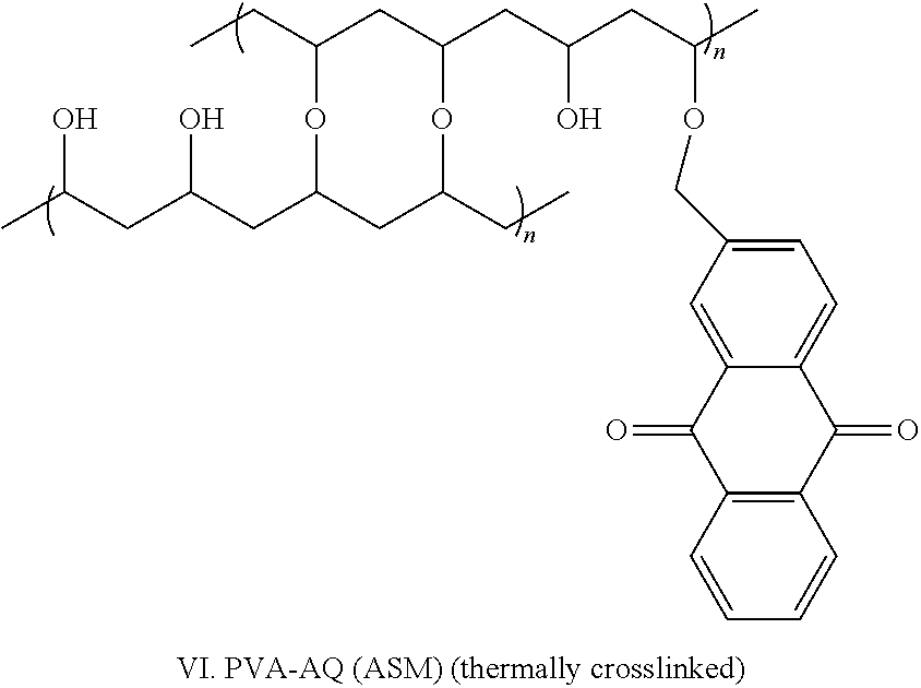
CCC1CC(CC(O)CC(OCC2=CC=C3C(=C2)C(=O)C2=C(C3=O)C=CC=C2)C)OC(CC)CC(CC(CC(C)O)O)O1
